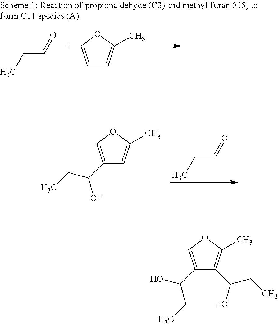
C1(C(O)CC)=COC(C)=C1C(O)CC.C1(C(CC)O)=COC(C)=C1.CCC=O.CCC=O.C1=COC(C)=C1
